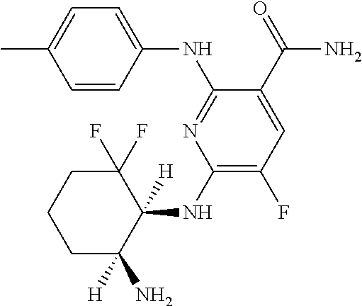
C1(NC2([H])C(F)(F)CCCC2([H])N)=C(F)C=C(C(=O)N)C(NC2=CC=C(C)C=C2)=N1
